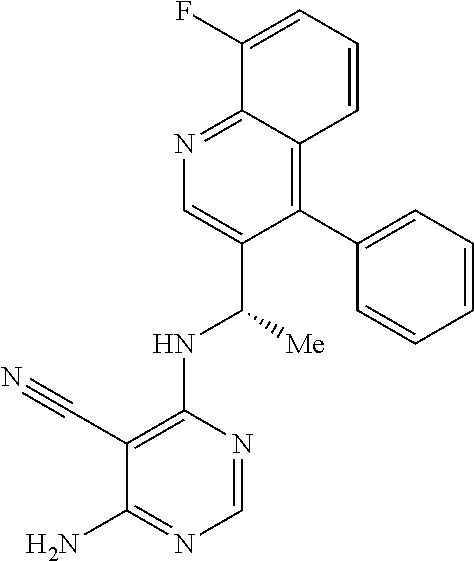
C1(C#N)=C(NC([Me])C2=CN=C3C(=C2C2=CC=CC=C2)C=CC=C3F)N=CN=C1N
